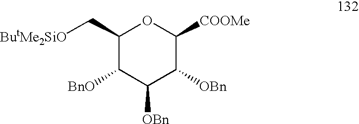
C1(C[ButMe2SiO])C([BnO])C([OBn])C([OBn])C([COOMe])O1
